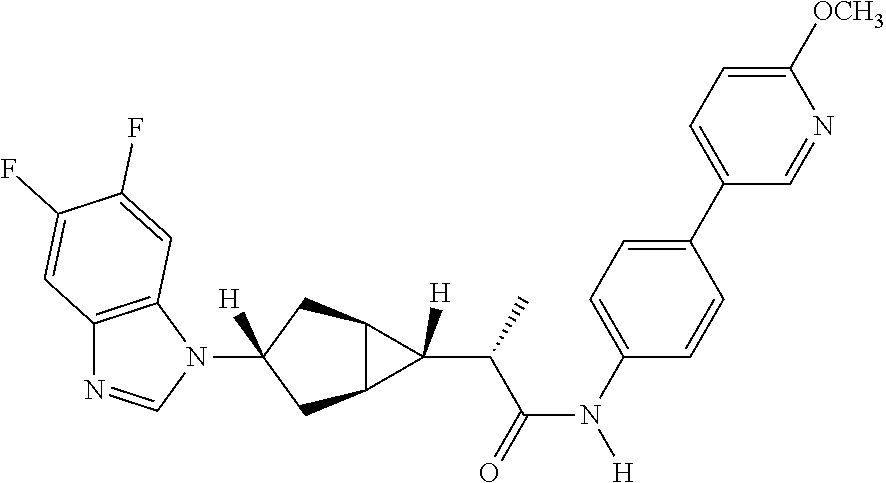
C12C(CC(N3C4=C(N=C3)C=C(F)C(F)=C4)([H])C1)C2([H])C(C(=O)N([H])C1=CC=C(C2=CC=C([OCH3])N=C2)C=C1)C
